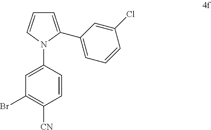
C1=C(C2=CC=CC(Cl)=C2)N(C2=CC(Br)=C([CN])C=C2)C=C1
